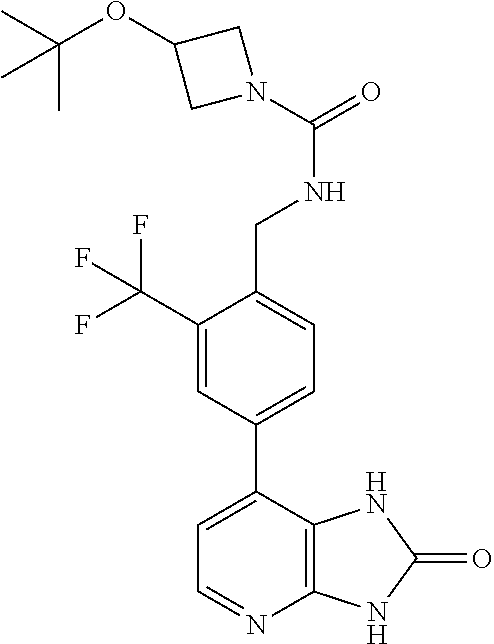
C1(C(F)(F)F)=CC(C2=CC=NC3=C2NC(=O)N3)=CC=C1CNC(=O)N1CC(OC(C)(C)C)C1
